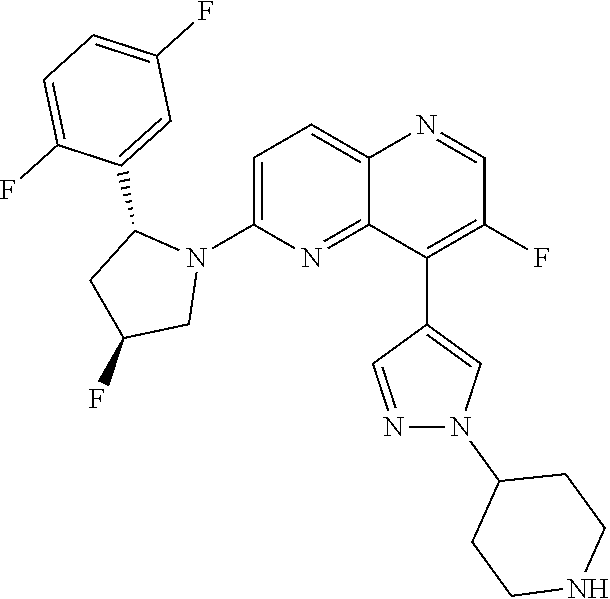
C1=C(N2C(C3=CC(F)=CC=C3F)CC(F)C2)N=C2C(=C1)N=CC(F)=C2C1=CN(C2CCNCC2)N=C1
